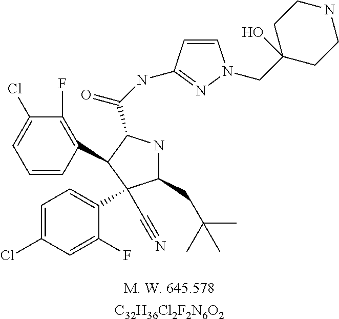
C1(CC(C)(C)C)NC(C(=O)NC2=NN(CC3(O)CCNCC3)C=C2)C(C2=C(F)C(Cl)=CC=C2)C1(C1=CC=C(Cl)C=C1F)C#N.[C32H36Cl2F2N6O2]
